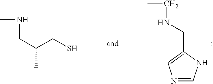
N1=CNC(CNCC)=C1.C(C(CNC)C)S
